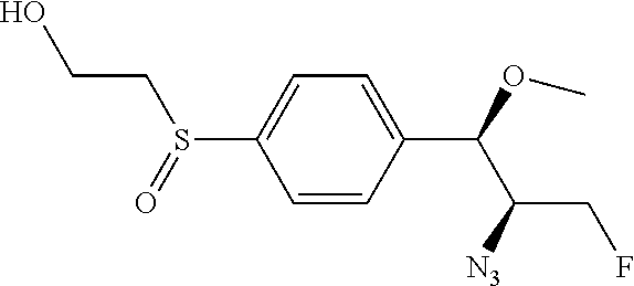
C1=CC(C(OC)C([N3])CF)=CC=C1S(=O)CCO
